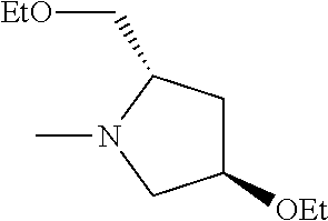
C1([OEt])CC(C[EtO])N(C)C1
